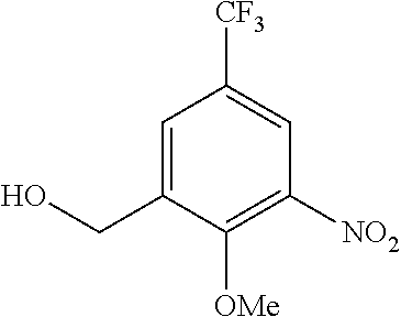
C1=C(CO)C([OMe])=C([NO2])C=C1[CF3]
